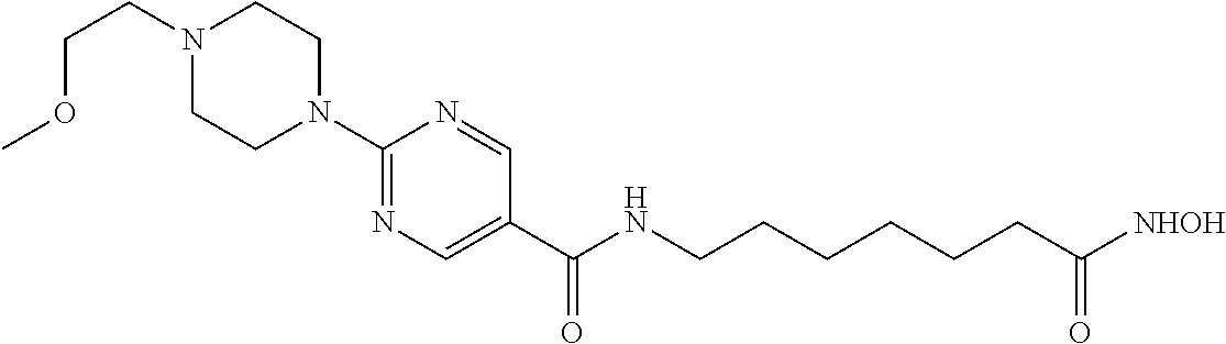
C1(N2CCN(CCOC)CC2)=NC=C(C(=O)NCCCCCCC([NHOH])=O)C=N1
